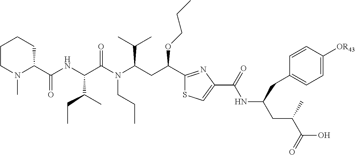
C1CN(C)C(C(NC(C(N(C(CC(C2=NC(C(=O)NC(CC(C(=O)O)C)CC3=CC=C([OR43])C=C3)=CS2)OCCC)C(C)C)CCC)=O)C(C)CC)=O)CC1
